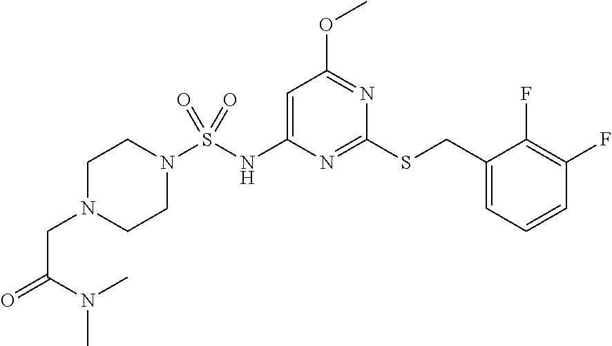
N1(S(NC2=CC(OC)=NC(SCC3=CC=CC(F)=C3F)=N2)(=O)=O)CCN(CC(=O)N(C)C)CC1
